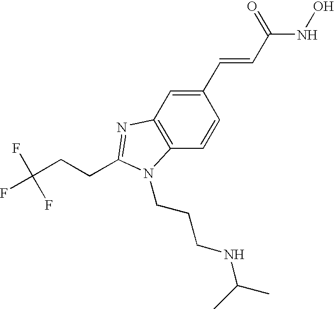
C12=C(C=C(C=CC(=O)NO)C=C1)N=C(CCC(F)(F)F)N2CCCNC(C)C
